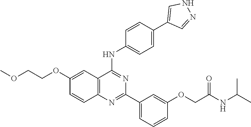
C12=C(N=C(C3=CC=CC(OCC(NC(C)C)=O)=C3)N=C1NC1=CC=C(C3=CNN=C3)C=C1)C=CC(OCCOC)=C2
